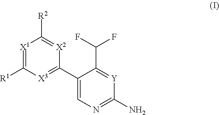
[X1]1=C([R1])[X3]=C(C2=CN=C(N)[Y]=C2C(F)F)[X2]=C1[R2]
